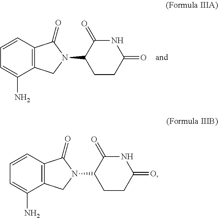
C12=C(C=CC=C1N)C(=O)N(C1CCC(=O)NC1=O)C2.C12=C(C=CC=C1N)C(=O)N(C1CCC(=O)NC1=O)C2
